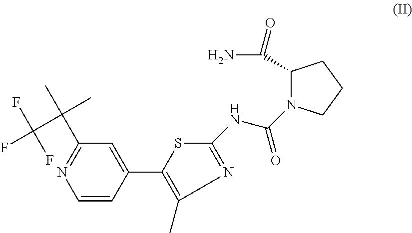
C1=CC(C2=C(C)N=C(NC(=O)N3C(C(N)=O)CCC3)S2)=CC(C(C)(C(F)(F)F)C)=N1
